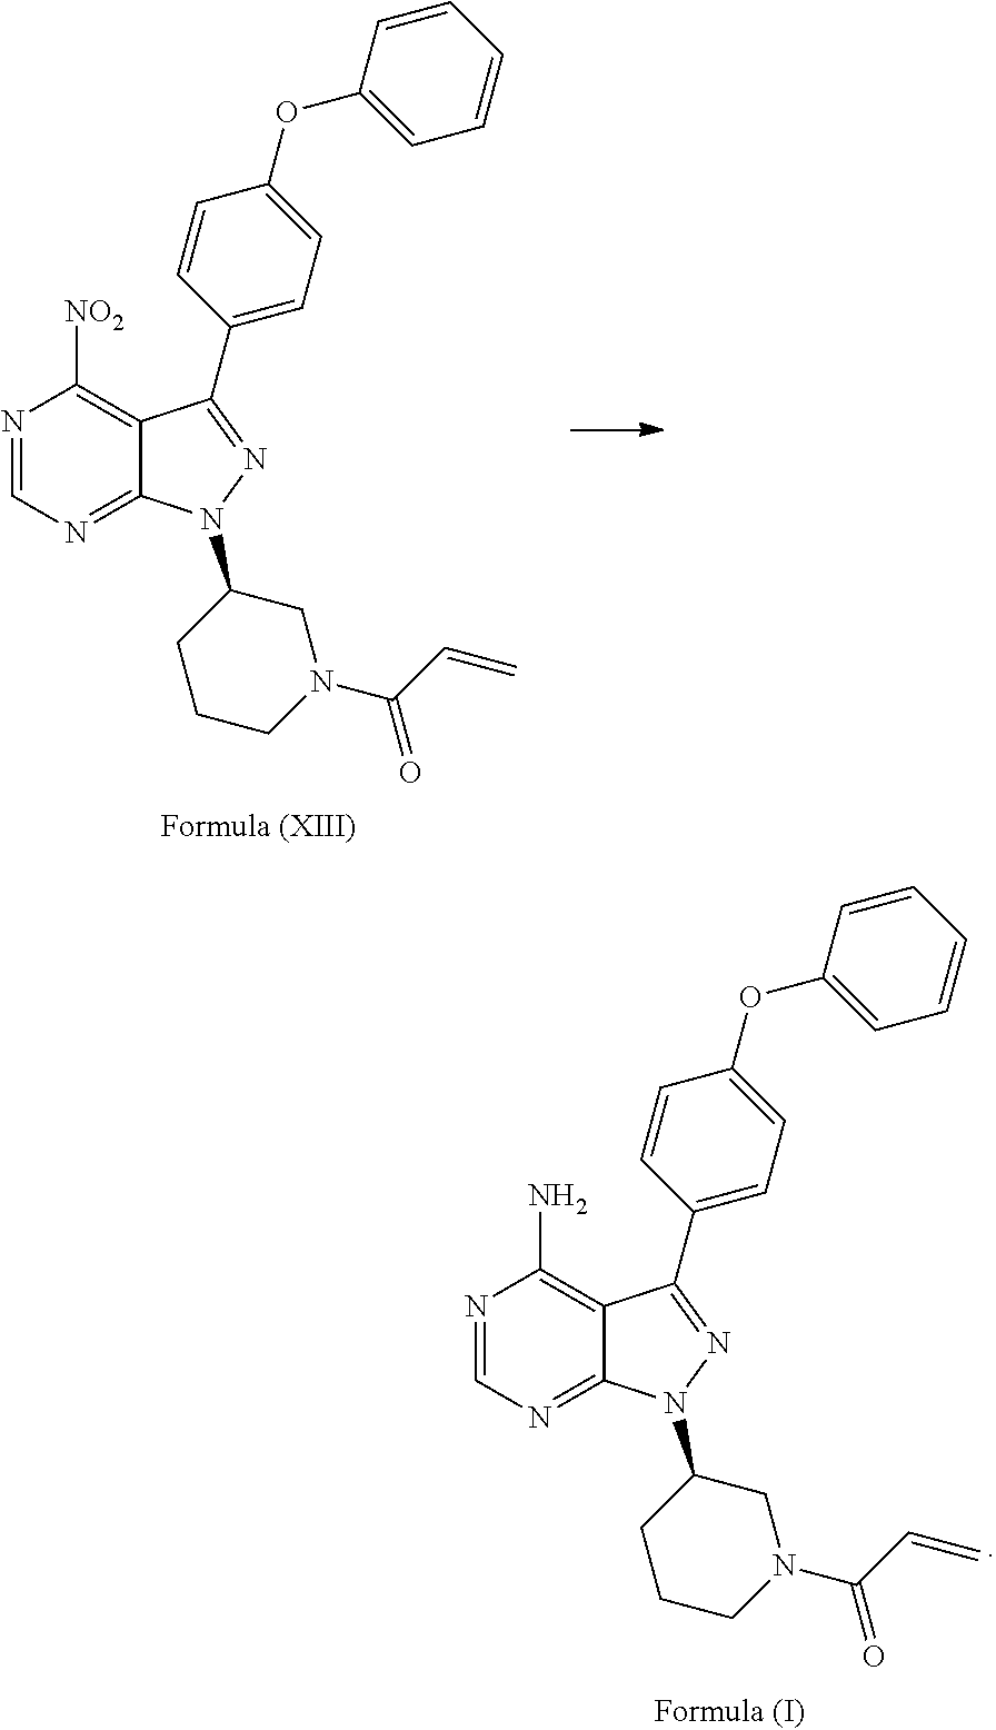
N1=CN=C2C(=C1N)C(C1=CC=C(OC3=CC=CC=C3)C=C1)=NN2C1CCCN(C(=O)C=C)C1.N1=CN=C2C(=C1[NO2])C(C1=CC=C(OC3=CC=CC=C3)C=C1)=NN2C1CCCN(C(=O)C=C)C1
